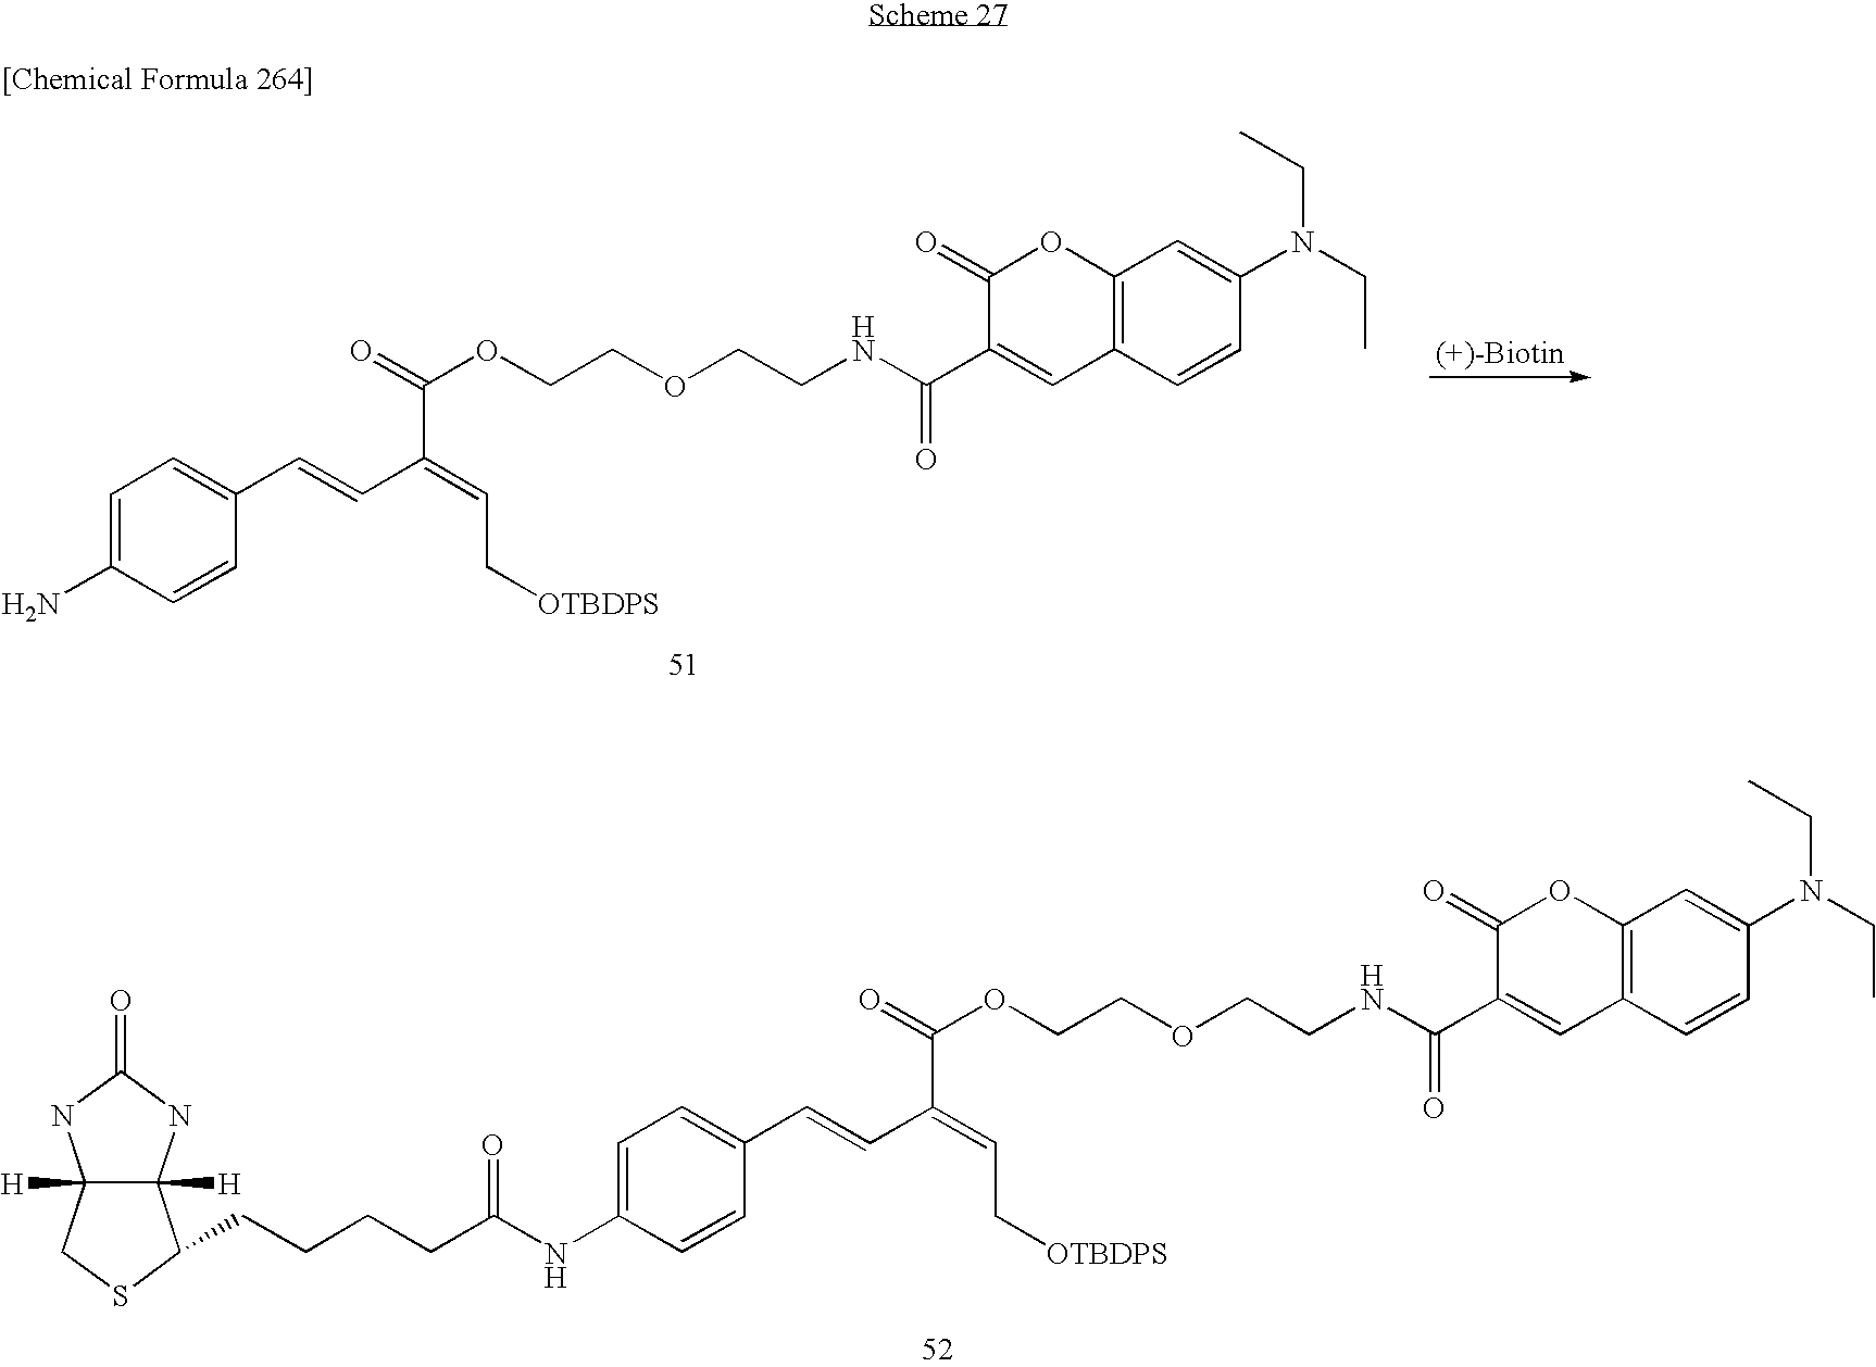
C(C(=CC[OTBDPS])C=CC1=CC=C(NC(CCCCC2C3([H])C([H])(NC(=O)N3)CS2)=O)C=C1)(OCCOCCNC(C1=CC2=C(OC1=O)C=C(N(CC)CC)C=C2)=O)=O.C(C(=CC[OTBDPS])C=CC1=CC=C(N)C=C1)(OCCOCCNC(C1=CC2=C(OC1=O)C=C(N(CC)CC)C=C2)=O)=O
